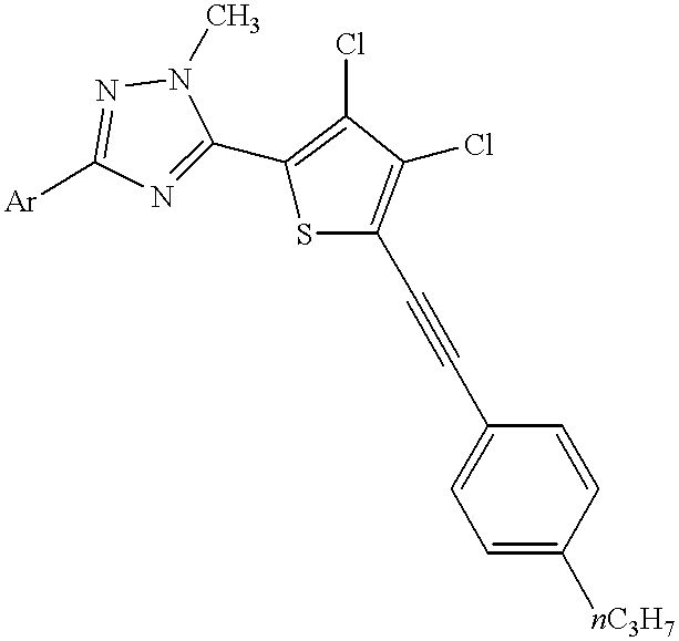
N1=C(C2=C(Cl)C(Cl)=C(C#CC3=CC=C([nC3H7])C=C3)S2)N(C)N=C1[Ar]
